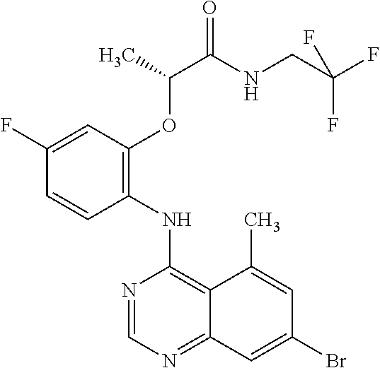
C1(F)=CC(OC(C(NCC(F)(F)F)=O)C)=C(NC2=C3C(=NC=N2)C=C(Br)C=C3C)C=C1
